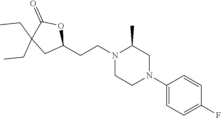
C1(N2CC(C)N(CCC3OC(=O)C(CC)(CC)C3)CC2)=CC=C(F)C=C1
